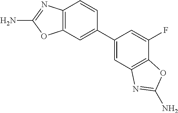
C1=C(F)C2=C(C=C1C1=CC3=C(C=C1)N=C(N)O3)N=C(N)O2
